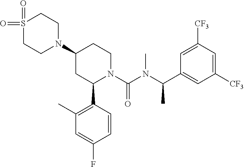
N1(C2CC(C3=C(C)C=C(F)C=C3)N(C(N(C(C3=CC([CF3])=CC([CF3])=C3)C)C)=O)CC2)CCS(=O)(=O)CC1
